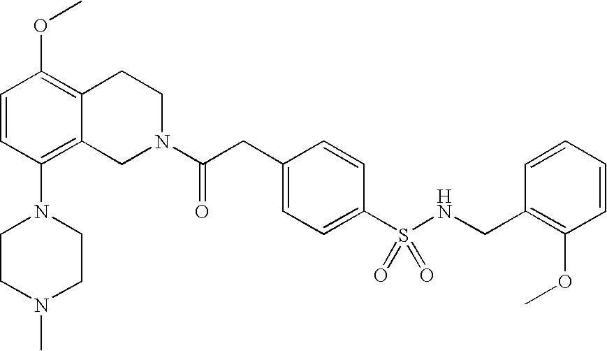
O(C1=C2C(=C(N3CCN(C)CC3)C=C1)CN(C(CC1=CC=C(S(NCC3=C(OC)C=CC=C3)(=O)=O)C=C1)=O)CC2)C
